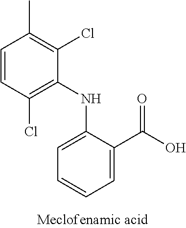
C1=CC(Cl)=C(NC2=CC=CC=C2C(O)=O)C(Cl)=C1C
